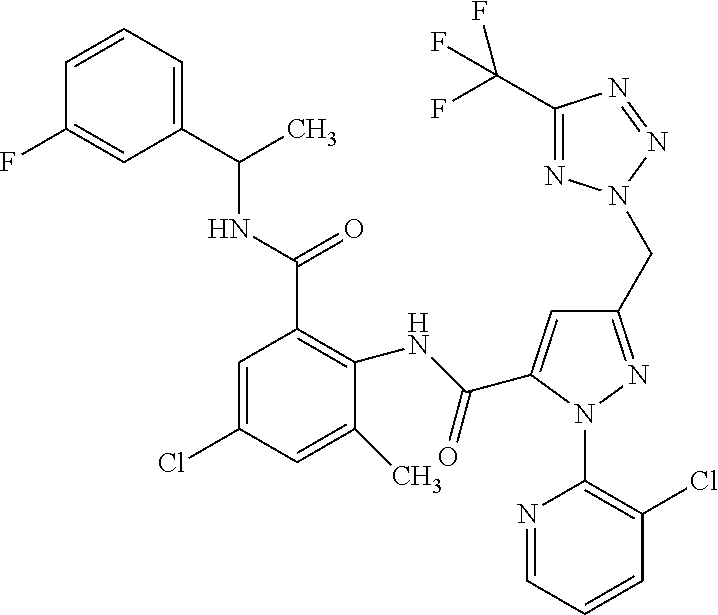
C1=CC=C(C(NC(C2=C(NC(=O)C3=CC(CN4N=C(C(F)(F)F)N=N4)=NN3C3=C(Cl)C=CC=N3)C(C)=CC(Cl)=C2)=O)C)C=C1F
